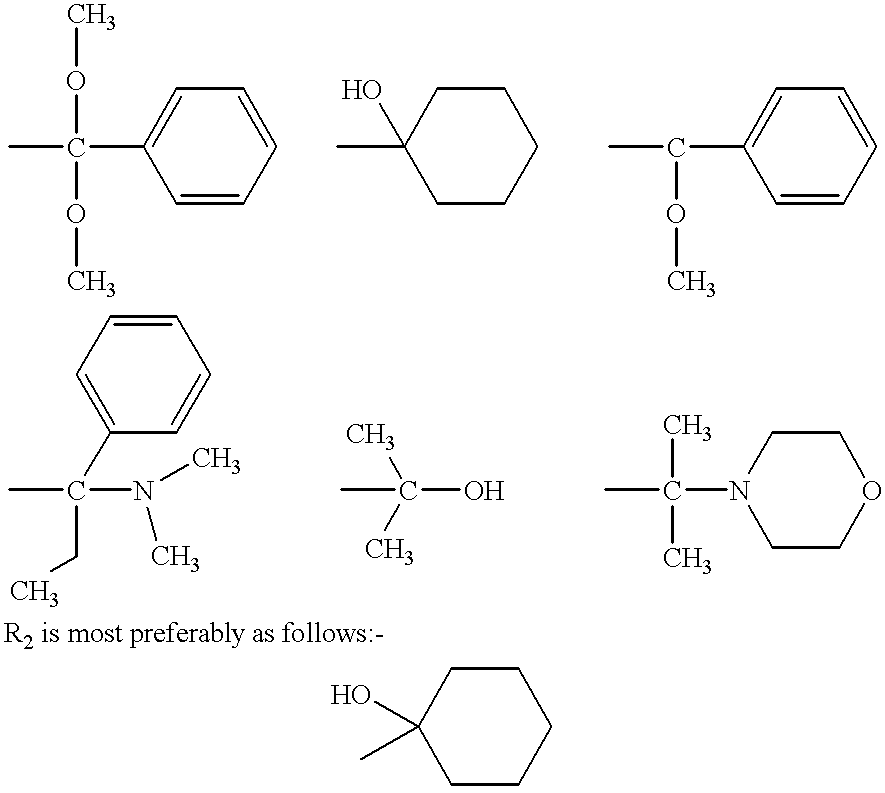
C1=CC=CC=C1C(C)(OC)OC.C1CCCCC1(C)O.C1=CC=CC=C1C(OC)C.C1=CC=C(C(C)(N(C)C)CC)C=C1.C(C)(O)(C)C.C(C)(N1CCOCC1)(C)C.C1CCCCC1(O)C
